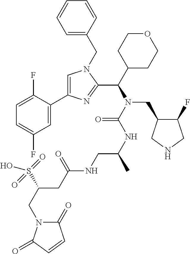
C1=C(CN2C=C(C3=CC(F)=CC=C3F)N=C2C(C2CCOCC2)N(C(NC(C)CNC(CC(CN2C(=O)C=CC2=O)S(=O)(=O)O)=O)=O)CC2C(F)CNC2)C=CC=C1
